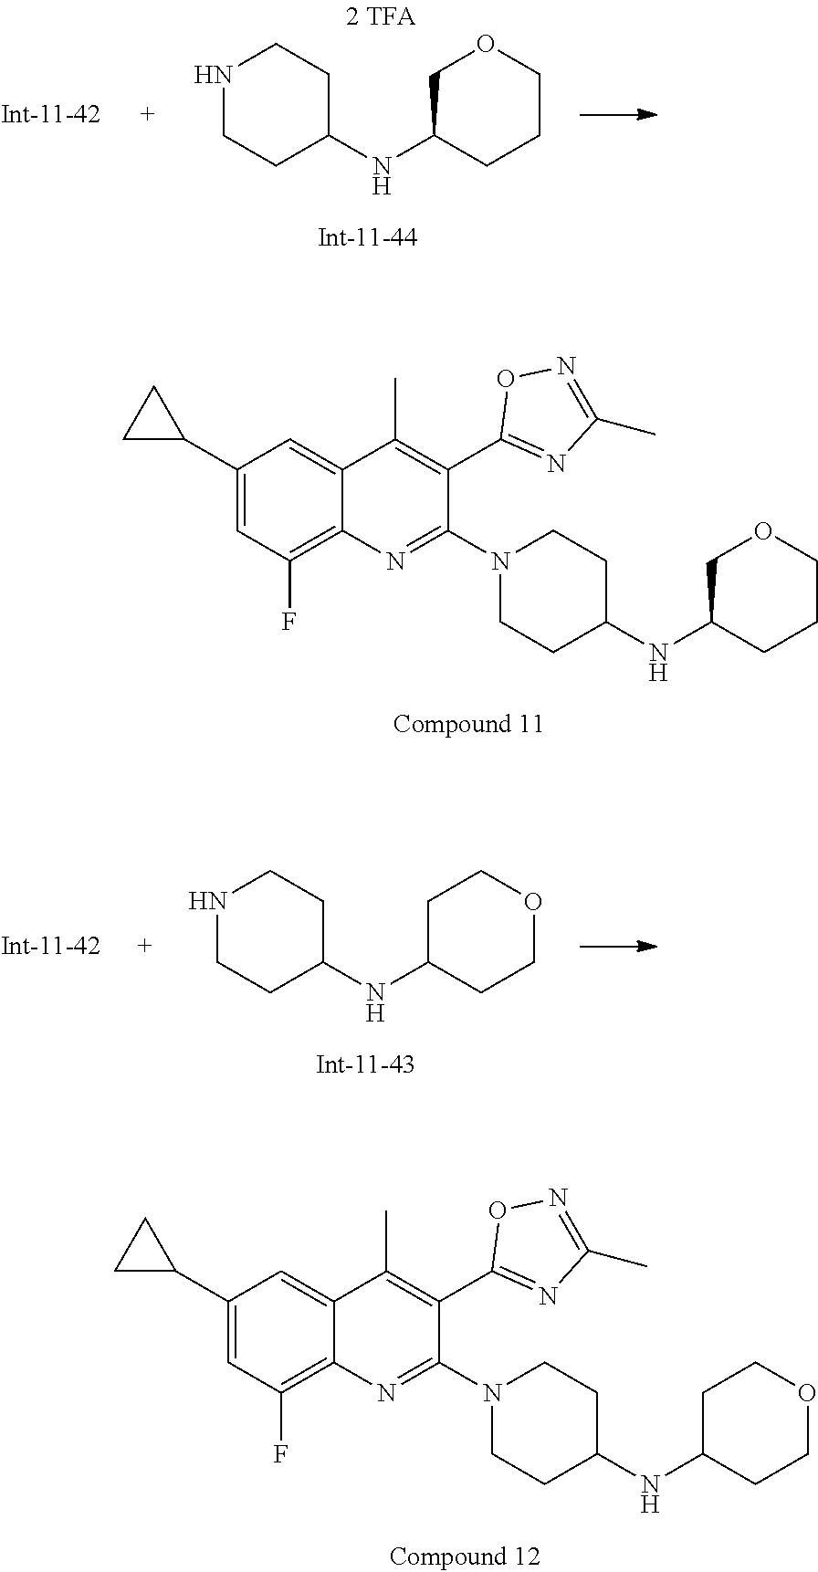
C12=C(F)C=C(C3CC3)C=C1C(C)=C(C1=NC(C)=NO1)C(N1CCC(NC3CCCOC3)CC1)=N2.C1(NC2CCCOC2)CCNCC1.C1(NC2CCOCC2)CCNCC1.C12=C(F)C=C(C3CC3)C=C1C(C)=C(C1=NC(C)=NO1)C(N1CCC(NC3CCOCC3)CC1)=N2
